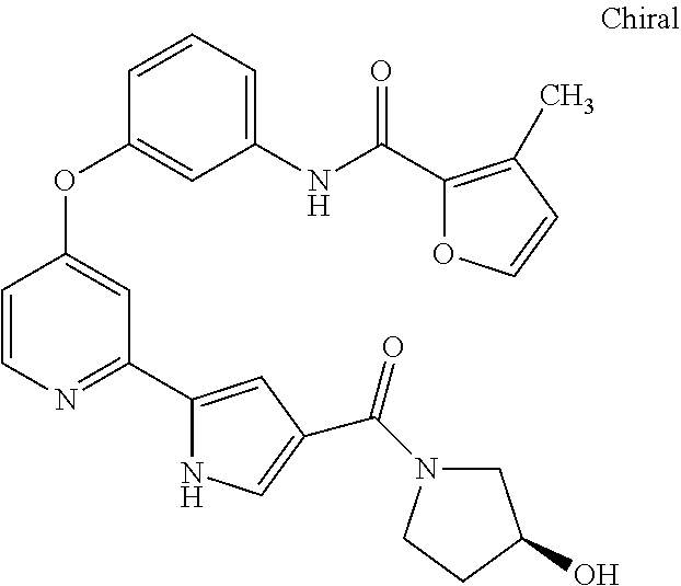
C1=CN=C(C2=CC(C(=O)N3CC(O)CC3)=CN2)C=C1OC1=CC(NC(=O)C2=C(C)C=CO2)=CC=C1
